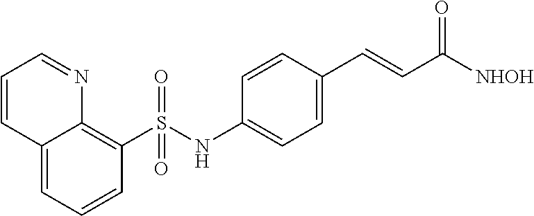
C1=C2C(=C(S(NC3=CC=C(C=CC([NHOH])=O)C=C3)(=O)=O)C=C1)N=CC=C2
